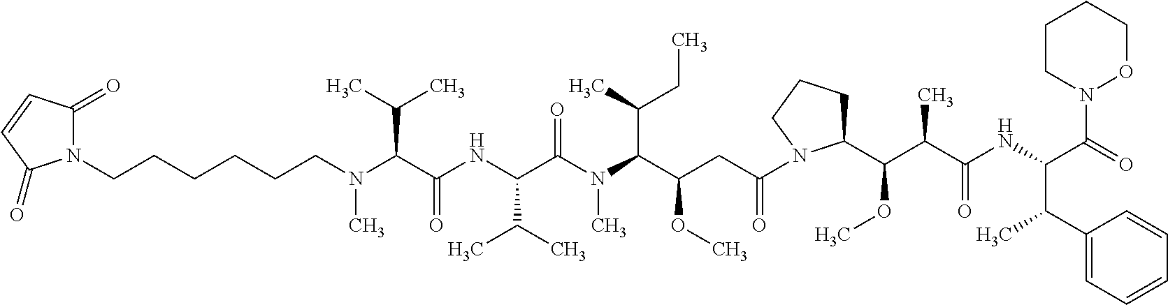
N(C(C(NC(C(N(C(C(CC(=O)N1C(C(C(C(NC(C(N2OCCCC2)=O)C(C)C2=CC=CC=C2)=O)C)OC)CCC1)OC)C(C)CC)C)=O)C(C)C)=O)C(C)C)(C)CCCCCCN1C(=O)C=CC1=O
